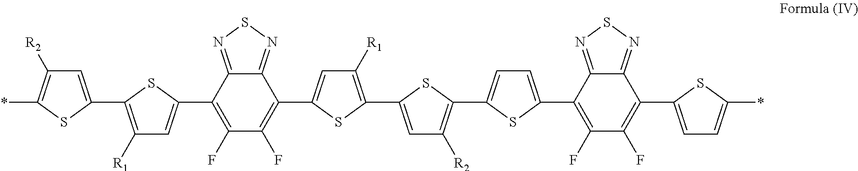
*C1=C([R2])C=C(C2=C([R1])C=C(C3=C(F)C(F)=C(C4=CC([R1])=C(C5=CC([R2])=C(C6=CC=C(C7=C(F)C(F)=C(C8=CC=C(*)S8)C8=NSN=C78)S6)S5)S4)C4=NSN=C34)S2)S1
